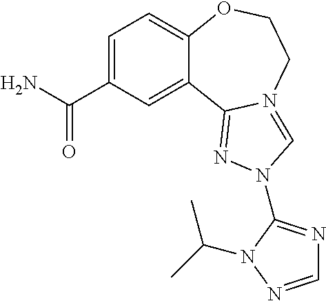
C1=C(C(N)=O)C=C2C(=C1)OCCN1=CN(C3=NC=NN3C(C)C)N=C21
